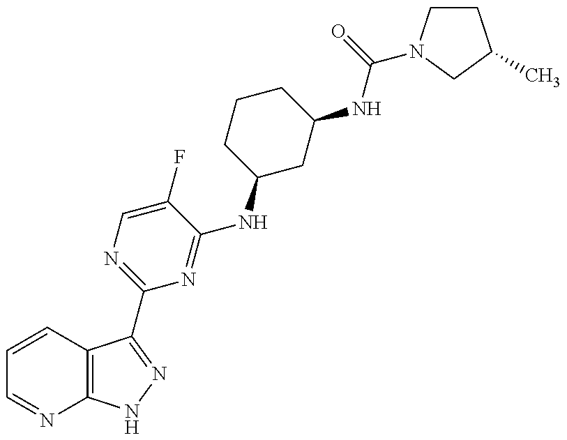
C1=CC2=C(N=C1)NN=C2C1=NC=C(F)C(NC2CC(NC(=O)N3CCC(C)C3)CCC2)=N1
